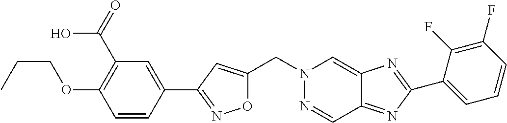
C(N1N=CC2=NC(C3=CC=CC(F)=C3F)=NC2=C1)C1=CC(C2=CC(C(=O)O)=C(OCCC)C=C2)=NO1
